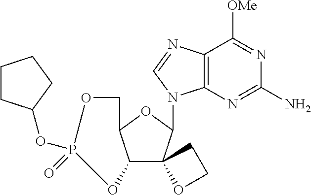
C12C(OC(N3C4=C(C([OMe])=NC(N)=N4)N=C3)C13OCC3)COP(OC1CCCC1)(=O)O2
